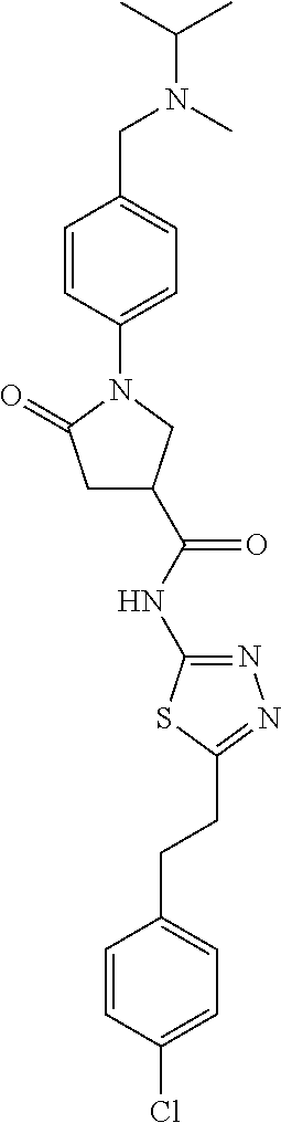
C1C(C(NC2=NN=C(CCC3=CC=C(Cl)C=C3)S2)=O)CN(C2=CC=C(CN(C(C)C)C)C=C2)C1=O
